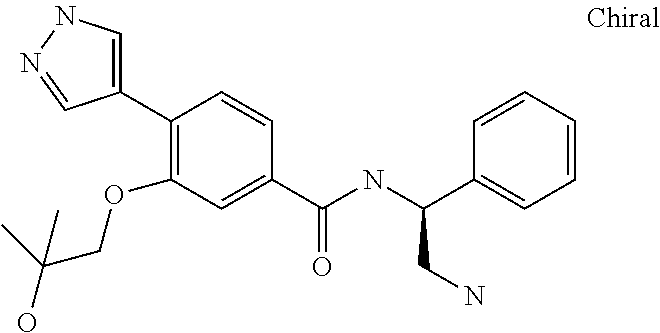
C1=C(C2=C(OCC(O)(C)C)C=C(C(=O)NC(C3=CC=CC=C3)CN)C=C2)C=NN1
